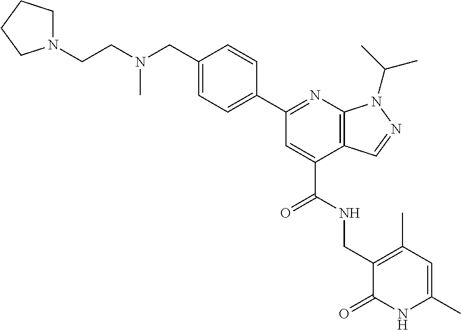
C1(CN(C)CCN2CCCC2)=CC=C(C2=NC3=C(C(C(NCC4=C(C)C=C(C)NC4=O)=O)=C2)C=NN3C(C)C)C=C1
